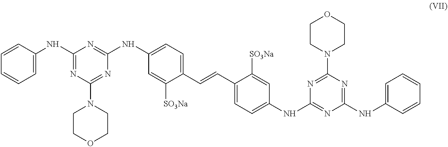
C1=CC=CC=C1NC1=NC(N2CCOCC2)=NC(NC2=CC=C(C=CC3=CC=C(NC4=NC(NC5=CC=CC=C5)=NC(N5CCOCC5)=N4)C=C3[SO3Na])C([SO3Na])=C2)=N1
